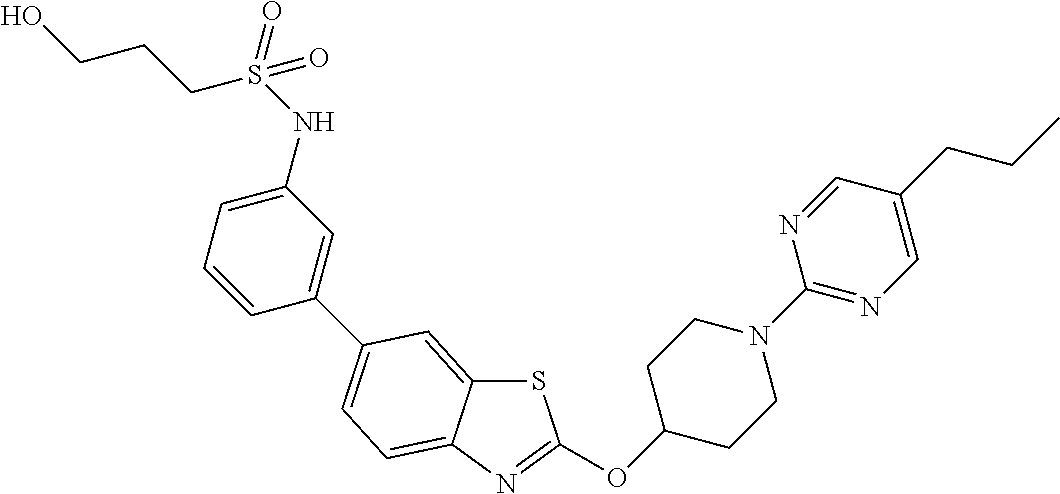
S1C2=CC(C3=CC(NS(CCCO)(=O)=O)=CC=C3)=CC=C2N=C1OC1CCN(C2=NC=C(CCC)C=N2)CC1
